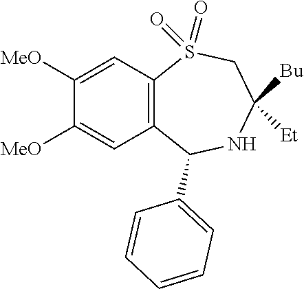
C1=C([MeO])C([MeO])=CC2=C1S(=O)(=O)CC([Et])([Bu])NC2C1=CC=CC=C1
